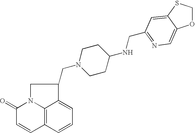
C12=C3C=CC=C1C(CN1CCC(NCC4=NC=C5OCSC5=C4)CC1)CN2C(=O)C=C3
